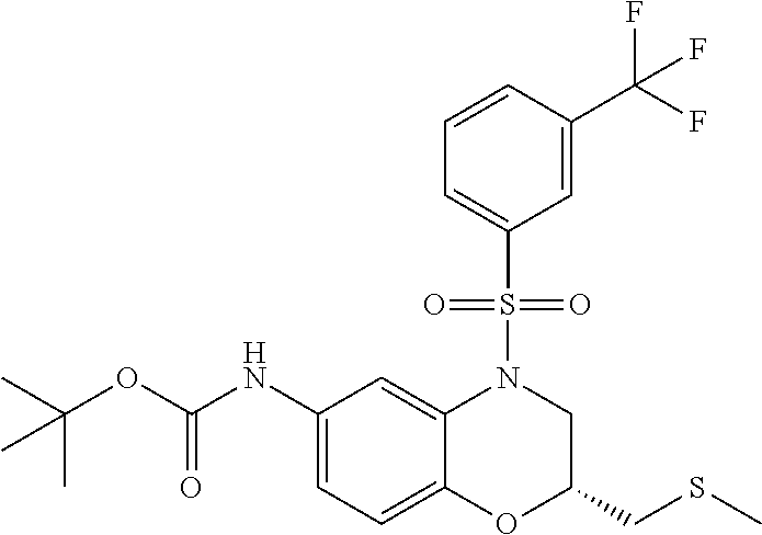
C1(NC(OC(C)(C)C)=O)=CC=C2C(=C1)N(S(C1=CC=CC(C(F)(F)F)=C1)(=O)=O)CC(CSC)O2
